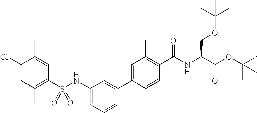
C1(Cl)=CC(C)=C(S(NC2=CC=CC(C3=CC(C)=C(C(NC(C(OC(C)(C)C)=O)COC(C)(C)C)=O)C=C3)=C2)(=O)=O)C=C1C
